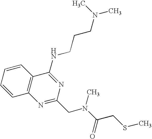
C1=CC=CC2=C1N=C(CN(C(CSC)=O)C)N=C2NCCCN(C)C
